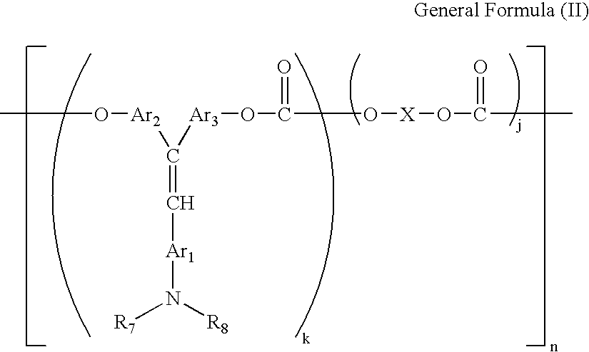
CO[Ar2]C(=C[Ar1]N([R7])[R8])[Ar3]OC(O[X]OC(=O)C)=O
